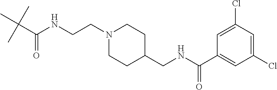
C(NCCN1CCC(CNC(C2=CC(Cl)=CC(Cl)=C2)=O)CC1)(C(C)(C)C)=O
